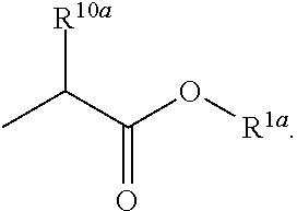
CC(C(O[R1a])=O)[R10a]
